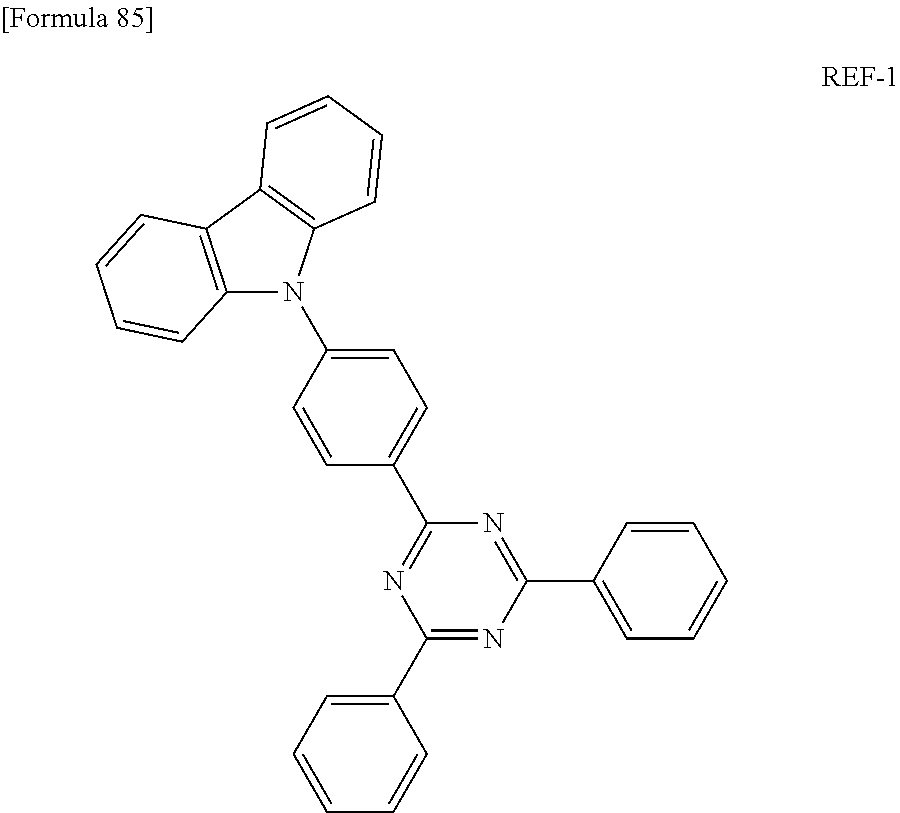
C12=C(C3=C(N1C1=CC=C(C4=NC(C5=CC=CC=C5)=NC(C5=CC=CC=C5)=N4)C=C1)C=CC=C3)C=CC=C2
